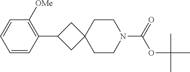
C1(C2CC3(C2)CCN(C(=O)OC(C)(C)C)CC3)=C([OMe])C=CC=C1
